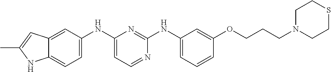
C12=CC=C(NC3=CC=NC(NC4=CC=CC(OCCCN5CCSCC5)=C4)=N3)C=C1C=C(C)N2
